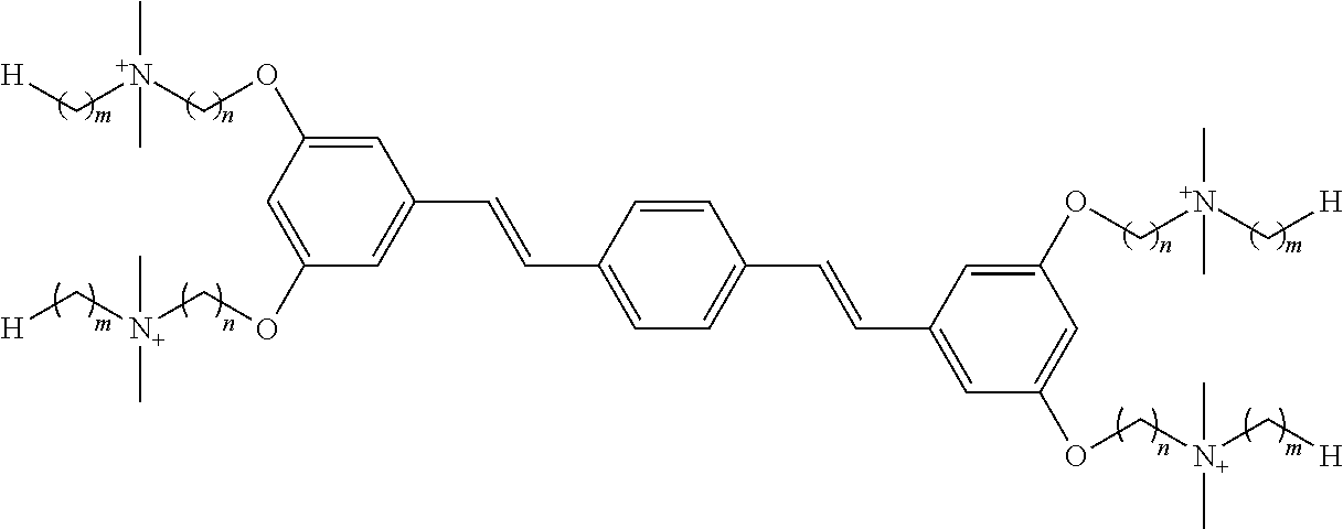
C1=C(OC[N+](C)(C)C[H])C=C(C=CC2=CC=C(C=CC3=CC(OC[N+](C[H])(C)C)=CC(OC[N+](C[H])(C)C)=C3)C=C2)C=C1OC[N+](C[H])(C)C
